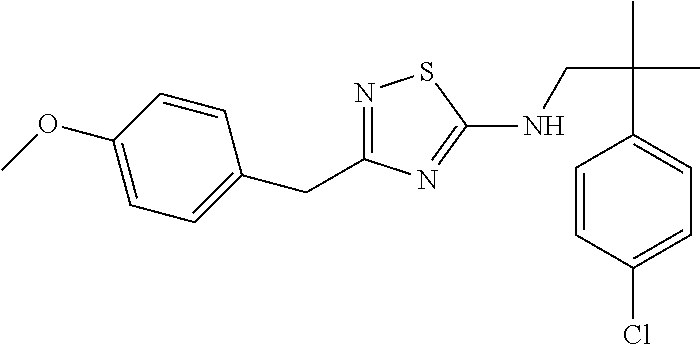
N1=C(CC2=CC=C(OC)C=C2)N=C(NCC(C)(C)C2=CC=C(Cl)C=C2)S1
